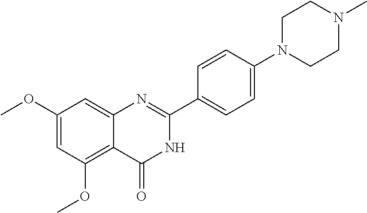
C1(OC)=CC(OC)=C2C(=C1)N=C(C1=CC=C(N3CCN(C)CC3)C=C1)NC2=O
